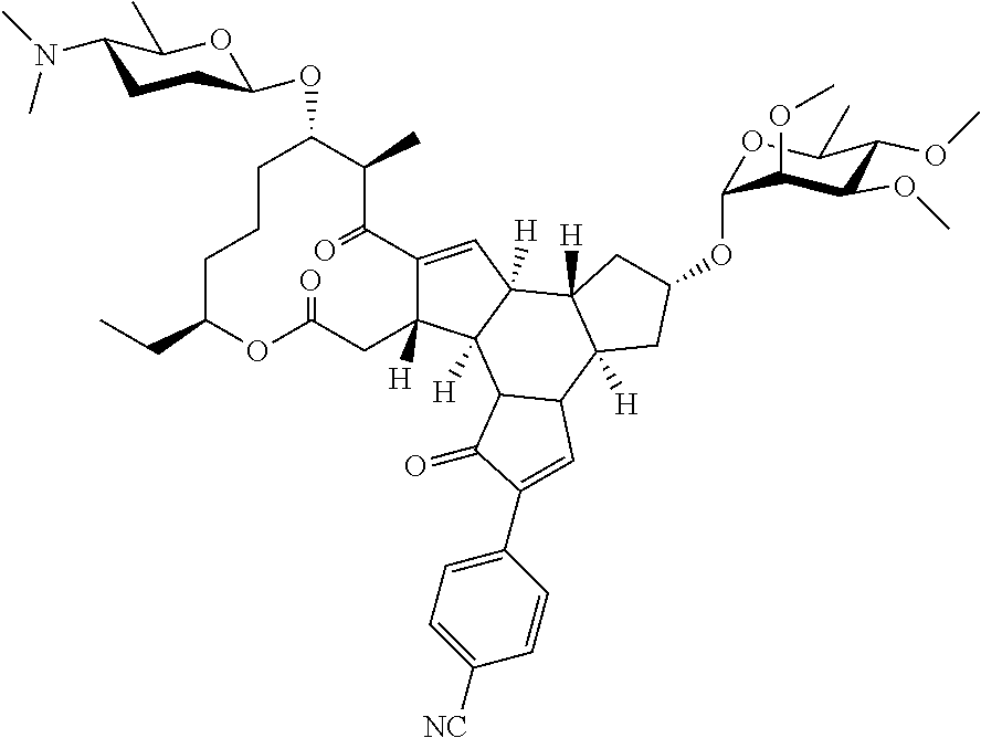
C1CCC(CC)OC(=O)CC2([H])C(=CC3([H])C4([H])C([H])(CC(OC5OC(C)C(OC)C(OC)C5OC)C4)C4C(C23[H])C(=O)C(C2=CC=C([NC])C=C2)=C4)C(=O)C(C)C1OC1CCC(N(C)C)C(C)O1
